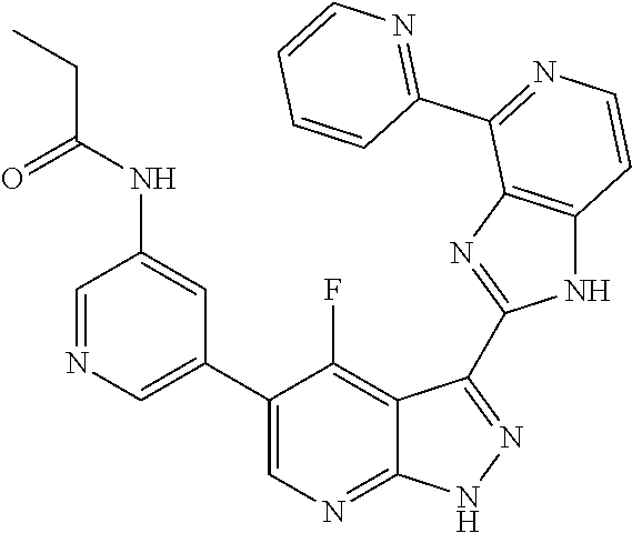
C1=NC=C(C2=CN=C3C(=C2F)C(C2=NC4=C(N2)C=CN=C4C2=NC=CC=C2)=N[N H]3)C=C1NC(CC)=O
